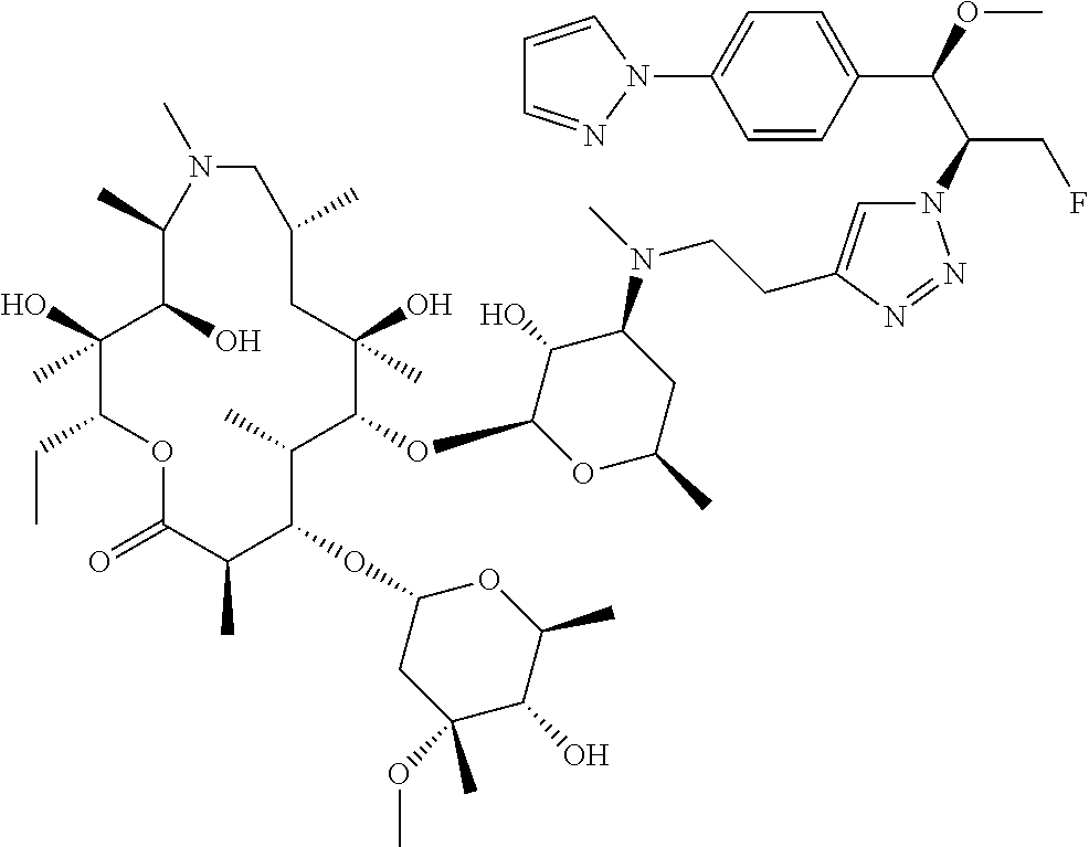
C1(O)(C)C(CC)OC(=O)C(C)C(OC2CC(OC)(C)C(O)C(C)O2)C(C)C(OC2OC(C)CC(N(C)CCC3=CN(C(C(OC)C4=CC=C(N5N=CC=C5)C=C4)CF)N=N3)C2O)C(O)(C)CC(C)CN(C)C(C)C1O
